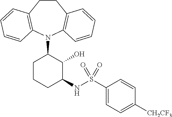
C1CC2=C(N(C3CCCC(NS(C4=CC=C([CH2CF3])C=C4)(=O)=O)C3O)C3=C1C=CC=C3)C=CC=C2
